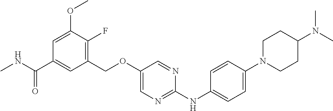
C1(COC2=CN=C(NC3=CC=C(N4CCC(N(C)C)CC4)C=C3)N=C2)=C(F)C(OC)=CC(C(NC)=O)=C1
